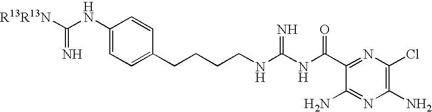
[R13R13N]C(NC1=CC=C(CCCCNC(NC(C2=NC(Cl)=C(N)N=C2N)=O)=N)C=C1)=N
